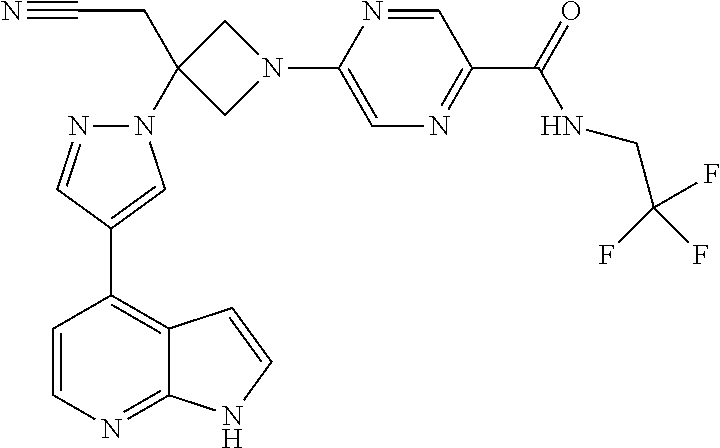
C1=CN=C2C(=C1C1=CN(C3(CC#N)CN(C4=CN=C(C(=O)NCC(F)(F)F)C=N4)C3)N=C1)C=CN2
